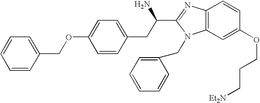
C1=CC=CC(COC2=CC=C(CC(C3=NC4=C(N3CC3=CC=CC=C3)C=C(OCCC[Et2N])C=C4)N)C=C2)=C1
